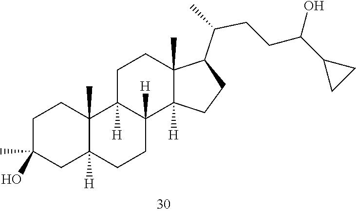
C(CCC(C1CC1)O)(C1CCC2([H])C3([H])CCC4([H])CC(C)(O)CCC4(C)C3([H])CCC12C)C
